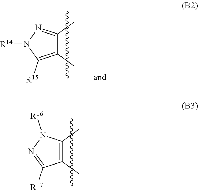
N1=C([R17])C(C)=C(C)N1[R16].[R14]N1C([R15])=C(C)C(C)=N1
